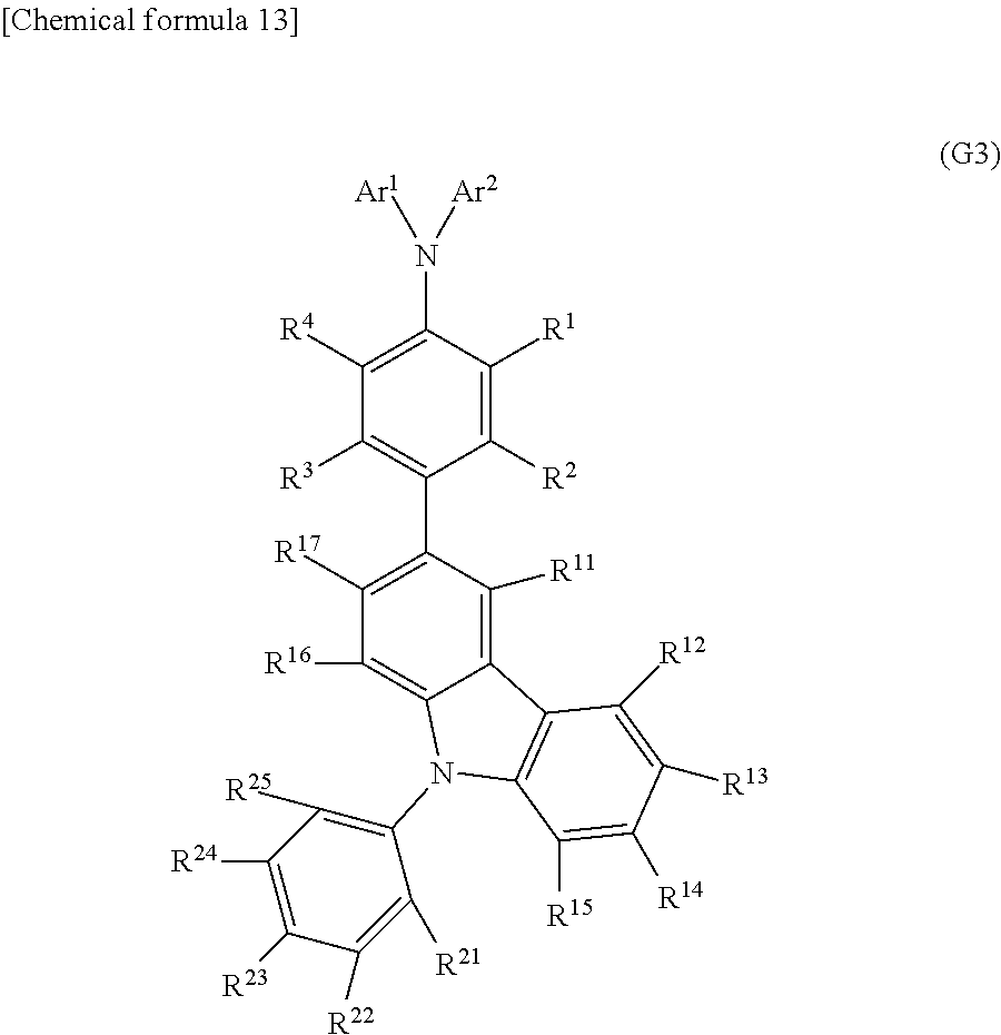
C1([R3])=C(C2=C([R17])C([R16])=C3C(=C2[R11])C2=C(N3C3=C([R25])C([R24])=C([R23])C([R22])=C3[R21])C([R15])=C([R14])C([R13])=C2[R12])C([R2])=C([R1])C(N([Ar1])[Ar2])=C1[R4]
